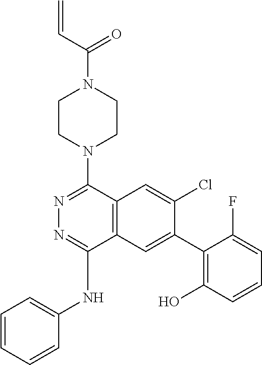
C=CC(N1CCN(C2=NN=C(NC3=CC=CC=C3)C3=C2C=C(Cl)C(C2=C(O)C=CC=C2F)=C3)CC1)=O
